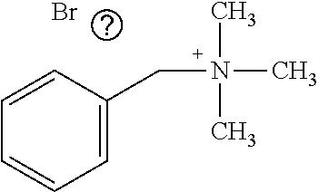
C1=CC(CN(C)(C)C)=CC=C1.Br
